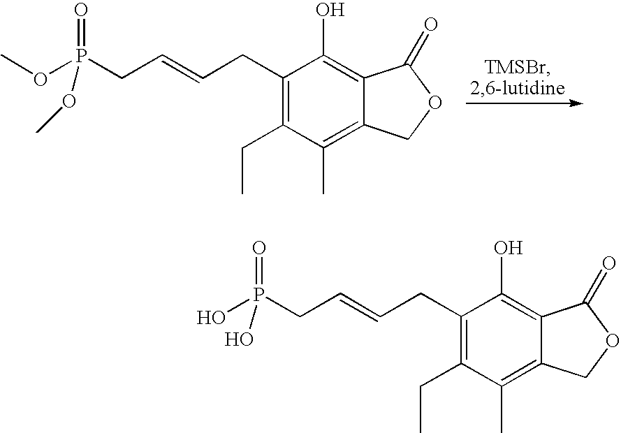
C1(CC=CCP(OC)(=O)OC)=C(CC)C(C)=C2C(=C1O)C(=O)OC2.C1(CC=CCP(O)(=O)O)=C(CC)C(C)=C2C(=C1O)C(=O)OC2
